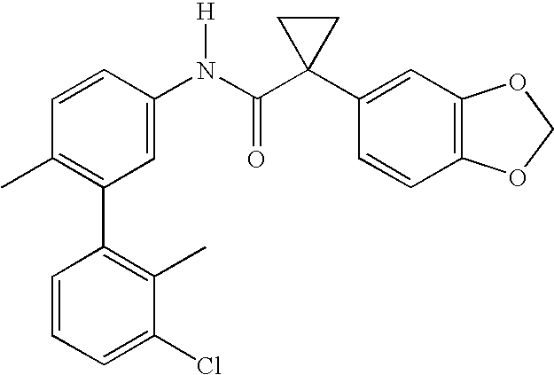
C1=CC(N(C(C2(C3=CC4=C(C=C3)OCO4)CC2)=O)[H])=CC(C2=C(C)C(Cl)=CC=C2)=C1C
